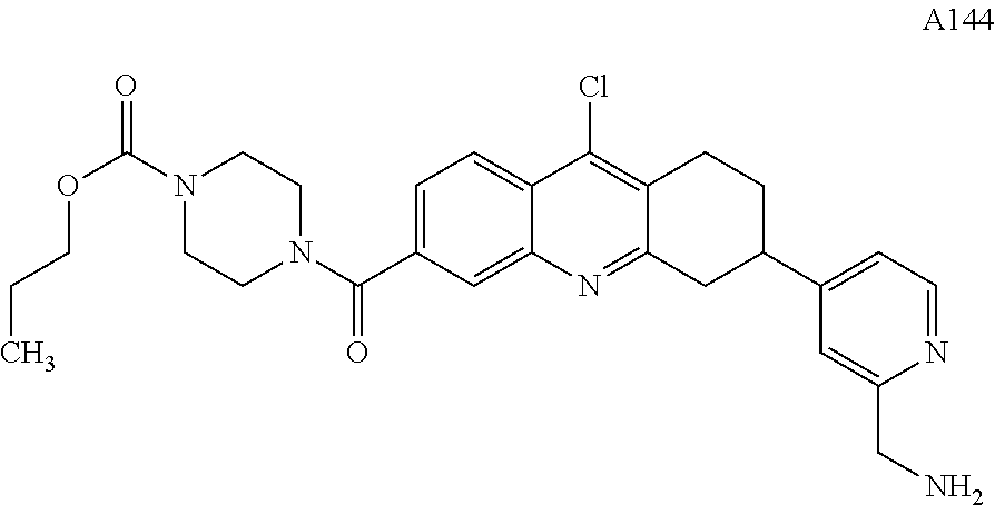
C1=C(C(N2CCN(C(=O)OCCC)CC2)=O)C=C2C(=C1)C(Cl)=C1C(=N2)CC(C2=CC=NC(CN)=C2)CC1
